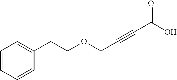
C1=CC=CC(CCOCC#CC(O)=O)=C1
